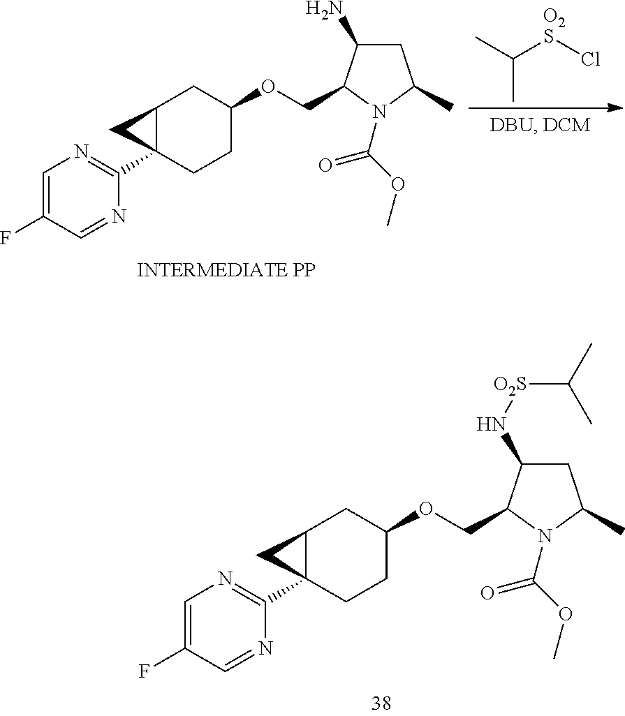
C1=C(F)C=NC(C23CCC(OCC4C(N[O2S]C(C)C)CC(C)N4C(OC)=O)CC2C3)=N1.CC([O2S]Cl)C.C1=C(F)C=NC(C23CCC(OCC4C(N)CC(C)N4C(OC)=O)CC2C3)=N1
